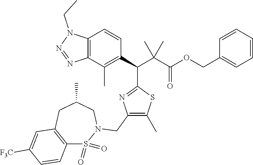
C12=C(C(C)=C(C(C(C(OCC3=CC=CC=C3)=O)(C)C)C3=NC(CN4S(=O)(=O)C5=C(CC(C)C4)C=C([F3C])C=C5)=C(C)S3)C=C1)N=NN2CC
